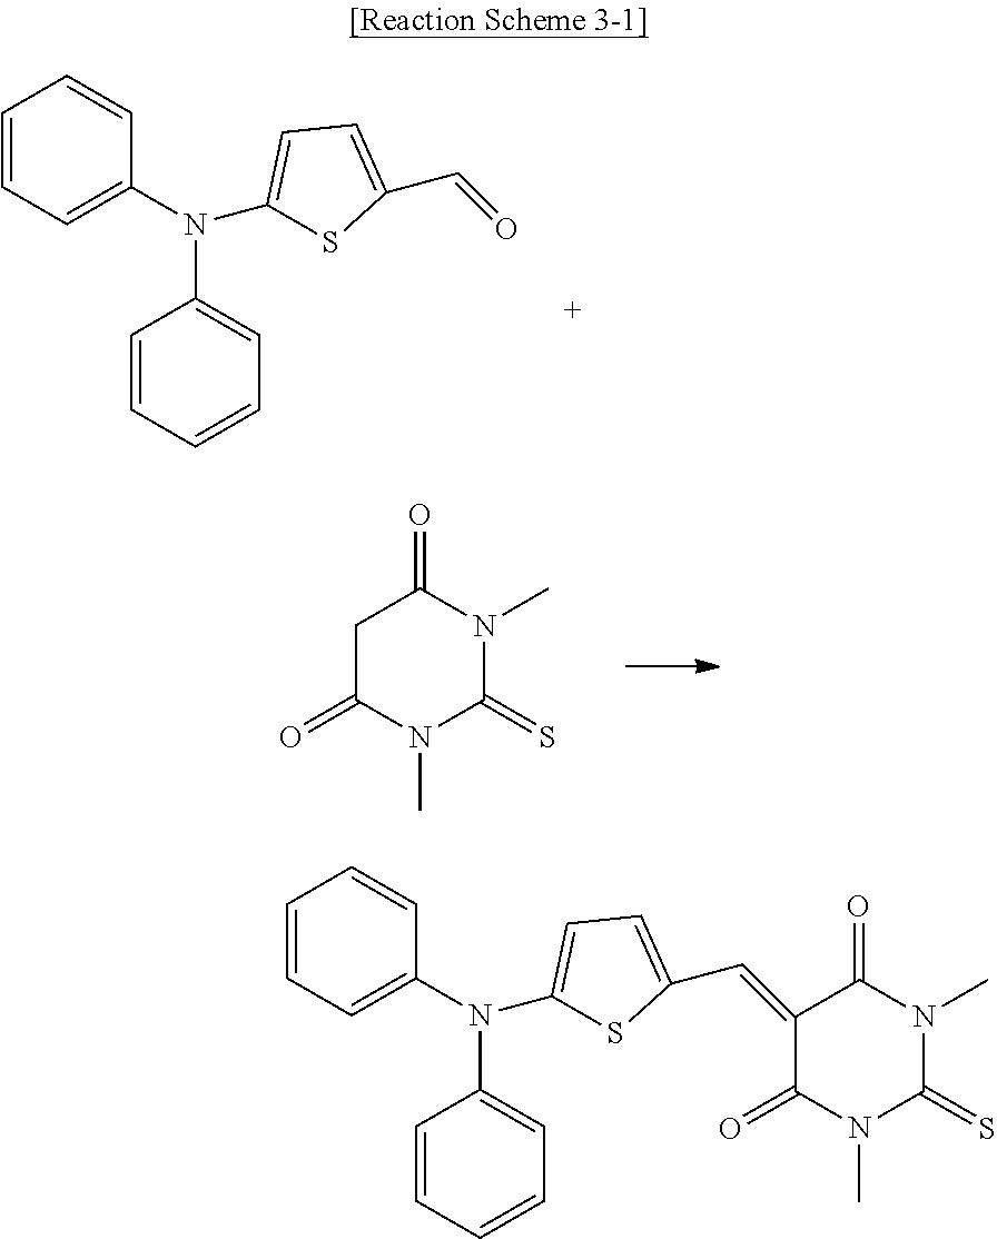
C1=CC=C(N(C2=CC=CC=C2)C2=CC=C(C=O)S2)C=C1.C1(=O)N(C)C(=S)N(C)C(=O)C1.C1(=O)N(C)C(=S)N(C)C(=O)C1=CC1=CC=C(N(C2=CC=CC=C2)C2=CC=CC=C2)S1
